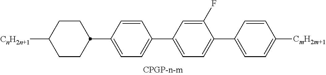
C1(C2=CC=C(C3CCC([CnH2n+1])CC3)C=C2)=CC=C(C2=CC=C([CmH2m+1])C=C2)C(F)=C1
